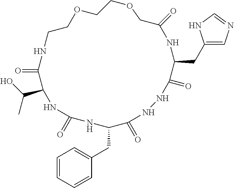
O=C1C(C(C)O)NC(=O)NC(CC2=CC=CC=C2)C(=O)NNC(=O)C(CC2=CN=CN2)NC(=O)COCCOCCN1
